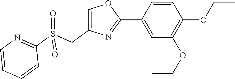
C1(C2=CC(OCC)=C(OCC)C=C2)=NC(CS(C2=NC=CC=C2)(=O)=O)=CO1
